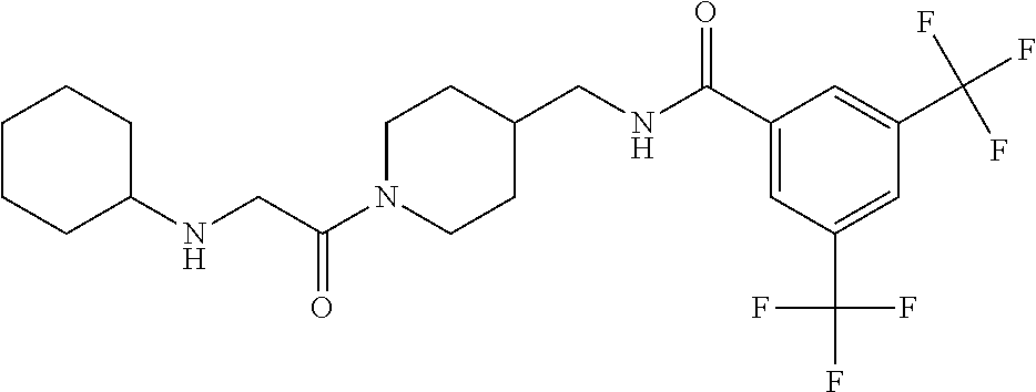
N(CC(N1CCC(CNC(C2=CC(C(F)(F)F)=CC(C(F)(F)F)=C2)=O)CC1)=O)C1CCCCC1
